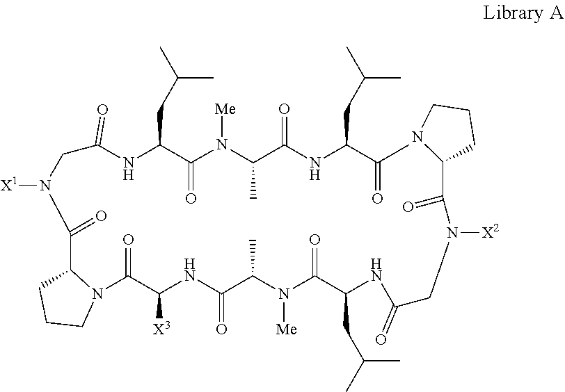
C1CCN(C(C(NC(C(N([Me])C(C(CC(C)C)NC(CN(C(=O)C2CCCN2)[X2])=O)=O)C)=O)[X3])=O)C1C(=O)N(CC(NC(C(N([Me])C(C(NC(C(C)=O)CC(C)C)=O)C)=O)CC(C)C)=O)[X1]
